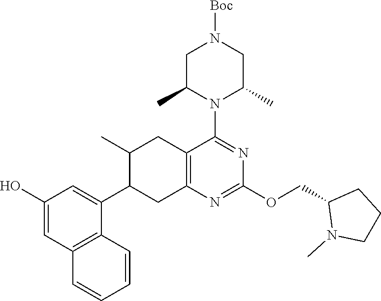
C1(O)=CC2=C(C(C3CC4=C(CC3C)C(N3C(C)CN([Boc])CC3C)=NC(OCC3N(C)CCC3)=N4)=C1)C=CC=C2
